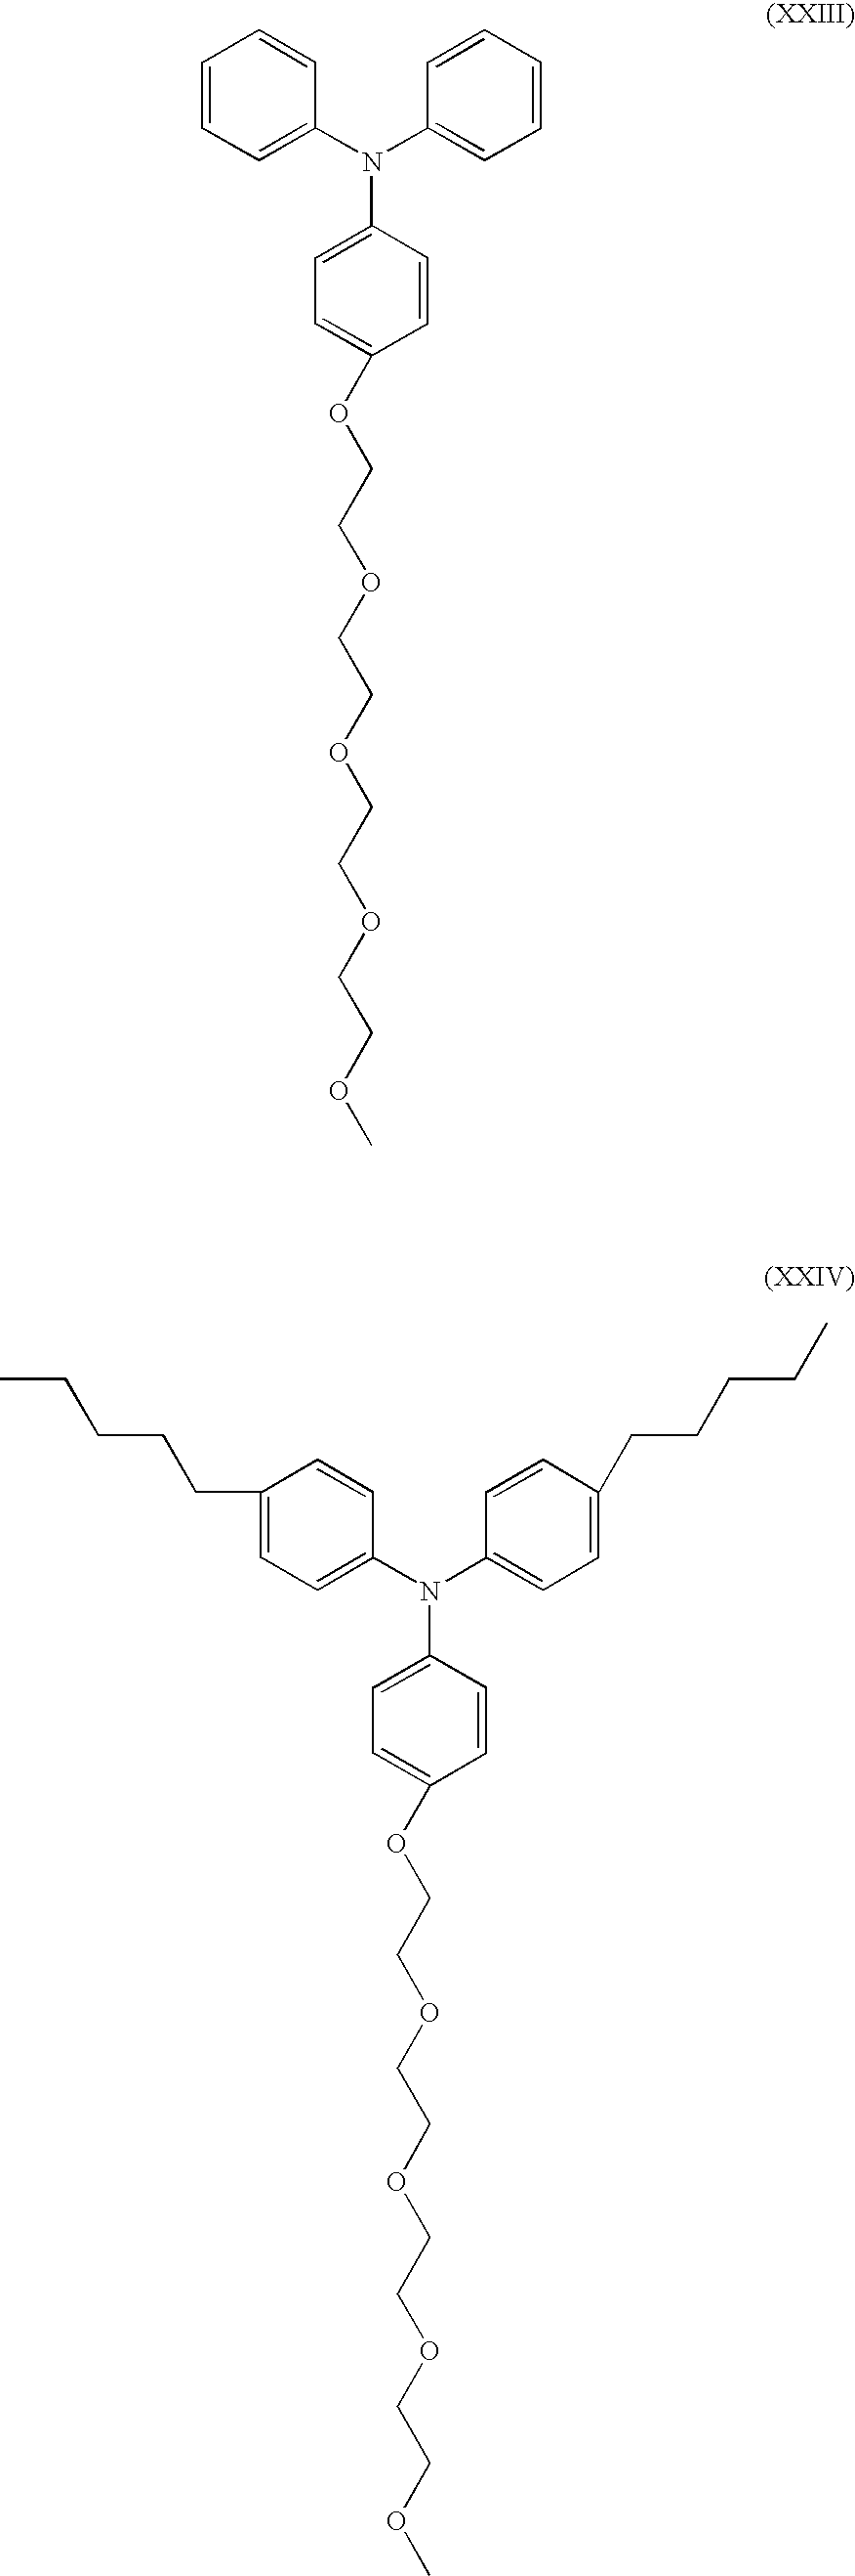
C1=CC=C(N(C2=CC=CC=C2)C2=CC=C(OCCOCCOCCOCCOC)C=C2)C=C1.C1(CCCCC)=CC=C(N(C2=CC=C(CCCCC)C=C2)C2=CC=C(OCCOCCOCCOCCOC)C=C2)C=C1
